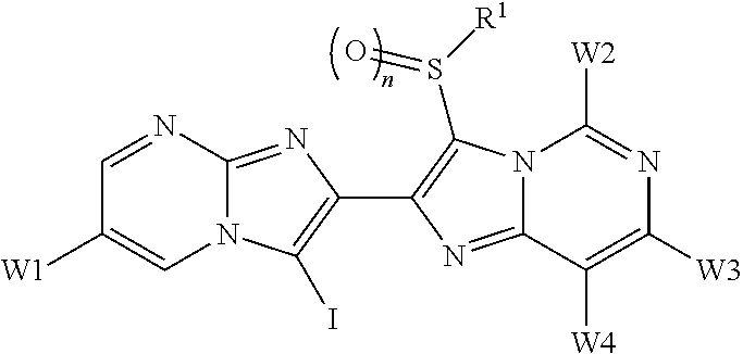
N12C(=NC(C3=C(S([R1])=O)N4C(=N3)C([W4])=C([W3])N=C4[W2])=C1I)N=CC([W1])=C2
